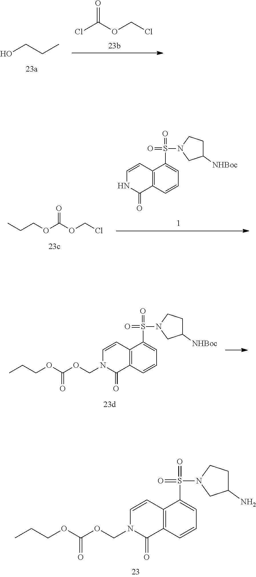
C12=C(C=CC=C1S(N1CC([NHBoc])CC1)(=O)=O)C(=O)N(COC(=O)OCCC)C=C2.C12=C(C=CC=C1S(N1CC(N)CC1)(=O)=O)C(=O)N(COC(=O)OCCC)C=C2.C12=C(C=CC=C1S(N1CC([NHBoc])CC1)(=O)=O)C(=O)NC=C2.C(OCCl)(=O)OCCC.C(C)CO.O=C(OCCl)Cl
